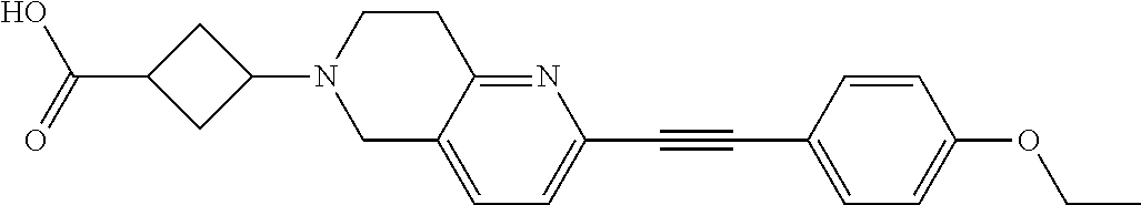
OC(C1CC(N2CC3=CC=C(C#CC4=CC=C(OCC)C=C4)N=C3CC2)C1)=O
